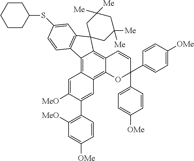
C12=C3C(=C4C(=C1C1(C5=C2C=CC(SC2CCCCC2)=C5)CC([Me])([Me])CC([Me])([Me])C1)C=CC(C1=CC=C([OMe])C=C1)(C1=CC=C([OMe])C=C1)O4)C=C(C1=C([MeO])C=C([OMe])C=C1)C([MeO])=C3
